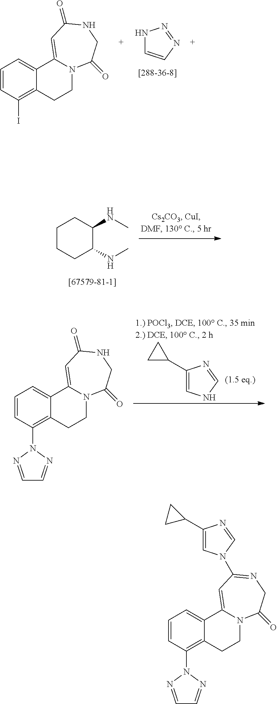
C1=CC(I)=C2C(=C1)C1=CC(=O)NCC(=O)N1CC2.N1C=CN=N1.C1CCC(NC)C(NC)C1.C1(C2CC2)=CNC=N1.C1=CC(N2N=CC=N2)=C2C(=C1)C1=CC(=O)NCC(=O)N1CC2.C1=CC(N2N=CC=N2)=C2C(=C1)C1=CC(N3C=C(C4CC4)N=C3)=NCC(=O)N1CC2
